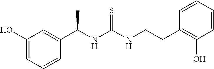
C1(C(NC(NCCC2=C(O)C=CC=C2)=S)C)=CC(O)=CC=C1
